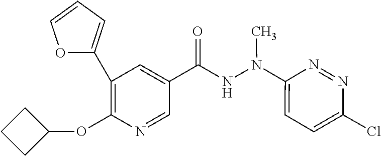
C1(OC2CCC2)=C(C2=CC=CO2)C=C(C(NN(C2=CC=C(Cl)N=N2)C)=O)C=N1
